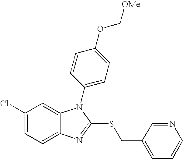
C1(Cl)=CC=C2C(=C1)N(C1=CC=C(OC[OMe])C=C1)C(SCC1=CC=CN=C1)=N2
